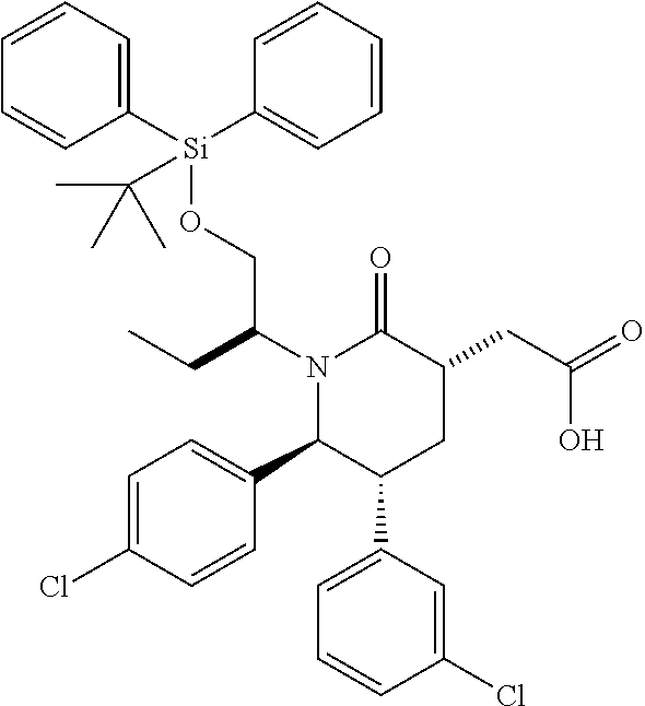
C1([Si](OCC(N2C(C3=CC=C(Cl)C=C3)C(C3=CC=CC(Cl)=C3)CC(CC(=O)O)C2=O)CC)(C(C)(C)C)C2=CC=CC=C2)=CC=CC=C1
